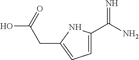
C1(C(N)=N)=CC=C(CC(O)=O)N1
